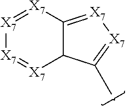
[X7]1=[X7]C2=[X7][X7]=C(C)C2[X7]=[X7]1
